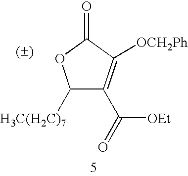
C1([H3C(H2C)7])C(C([OEt])=O)=C([OCH2Ph])C(=O)O1
